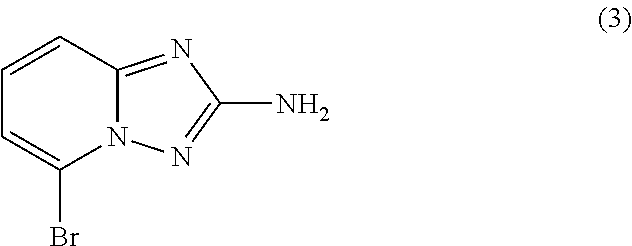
C1=CC=C(Br)N2C1=NC(N)=N2
